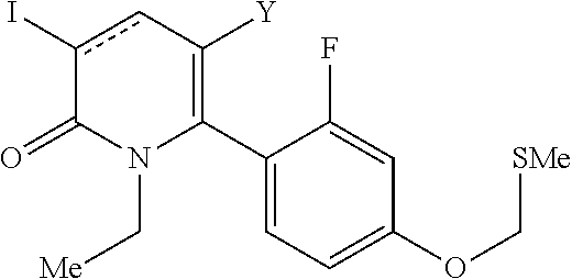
C1(C2=C([Y])cc(I)C(=O)N2C[Me])=CC=C(OC[SMe])C=C1F
